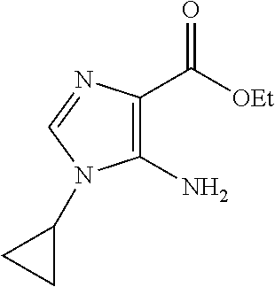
C1(N)=C(C([OEt])=O)N=CN1C1CC1
